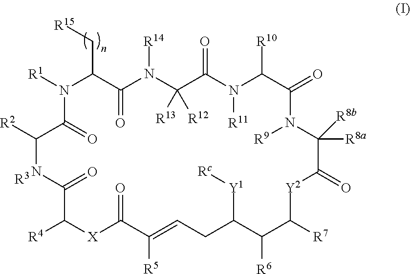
N1([R1])C(C[R15])C(=O)N([R14])C([R12])([R13])C(=O)N([R11])C([R10])C(=O)N([R9])C([R8a])([R8b])C(=O)[Y2]C([R7])C([R6])C([Y1][Rc])CC=C([R5])C(=O)[X]C([R4])C(=O)NC([R2])C1=O.[R3]
